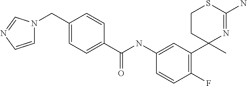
C1=C(NC(C2=CC=C(CN3C=CN=C3)C=C2)=O)C=CC(F)=C1C1(C)N=C(N)SCC1
